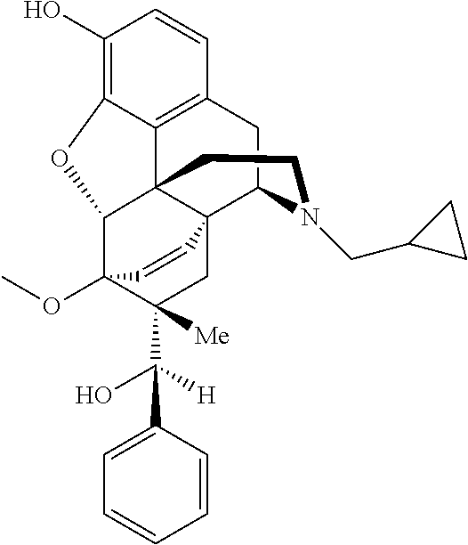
C1(O)=C2C3=C(C=C1)CC1N(CC4CC4)CCC34C(C3(OC)C(C([H])(O)C5=CC=CC=C5)([Me])CC41C=C3)O2
